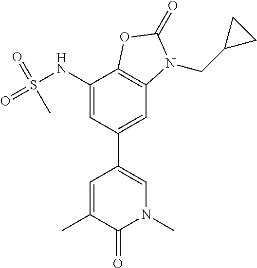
C1(NS(=O)(=O)C)=CC(C2=CN(C)C(=O)C(C)=C2)=CC2=C1OC(=O)N2CC1CC1
